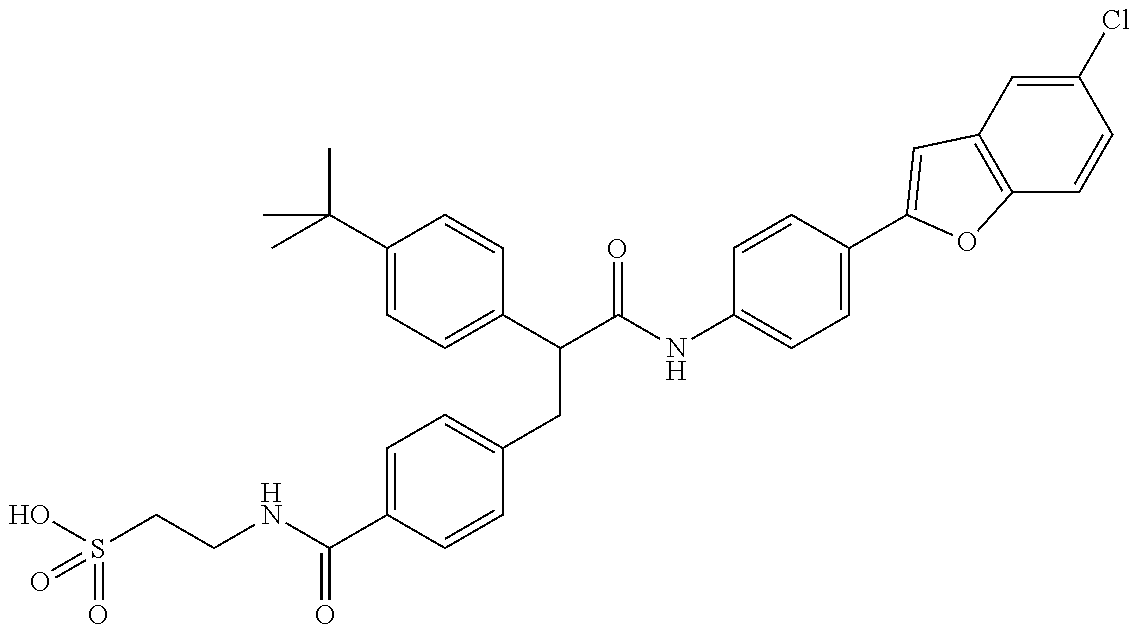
OS(CCNC(C1=CC=C(CC(C(NC2=CC=C(C3=CC4=C(C=CC(Cl)=C4)O3)C=C2)=O)C2=CC=C(C(C)(C)C)C=C2)C=C1)=O)(=O)=O
